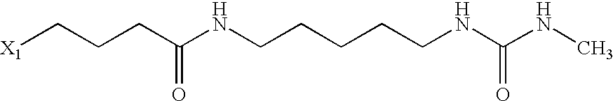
[X1]CCCC(NCCCCCNC(NC)=O)=O
